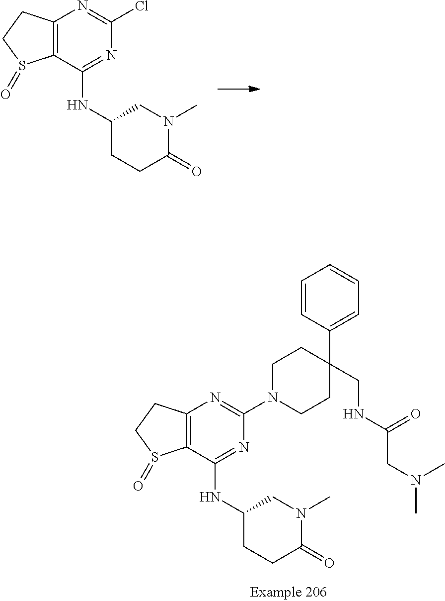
C12=C(C(NC3CCC(=O)N(C)C3)=NC(Cl)=N1)S(=O)CC2.C12=C(C(NC3CCC(=O)N(C)C3)=NC(N3CCC(CNC(CN(C)C)=O)(C4=CC=CC=C4)CC3)=N1)S(=O)CC2
